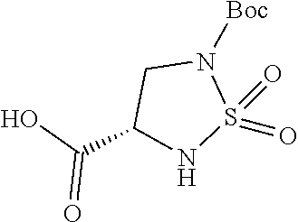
S1(=O)(=O)NC(C(O)=O)CN1[Boc]
